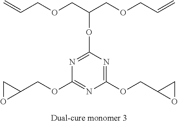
C1(OCC2OC2)=NC(OC(COCC=C)COCC=C)=NC(OCC2CO2)=N1
